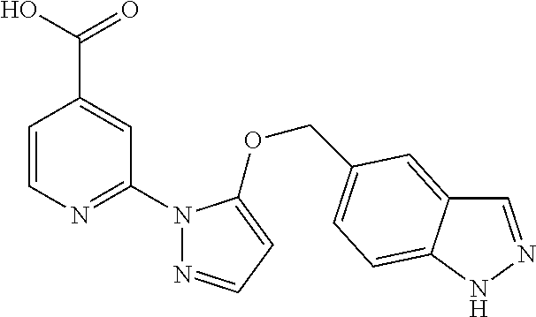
C1=CN=C(N2N=CC=C2OCC2=CC=C3C(=C2)C=NN3)C=C1C(O)=O
